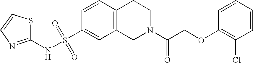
C1(NS(C2=CC3=C(C=C2)CCN(C(COC2=C(Cl)C=CC=C2)=O)C3)(=O)=O)=NC=CS1
